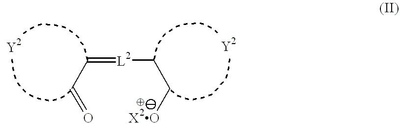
C(=[L2]CC[X2O])C=O
